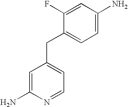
C1(N)=CC(CC2=CC=C(N)C=C2F)=CC=N1
